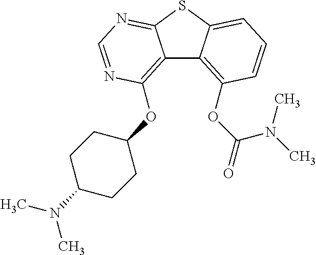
C12=C(OC3CCC(N(C)C)CC3)N=CN=C1SC1=CC=CC(OC(=O)N(C)C)=C21
